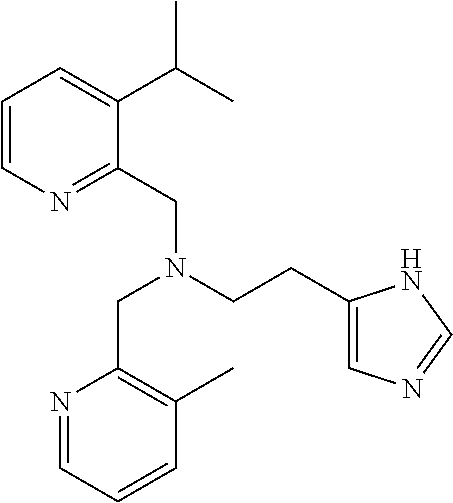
C(CC1=CN=CN1)N(CC1=NC=CC=C1C(C)C)CC1=C(C)C=CC=N1
